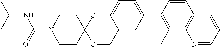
C12=CC(C3=C(C)C4=C(C=C3)C=CC=N4)=CC=C1OC1(OC2)CCN(C(NC(C)C)=O)CC1
